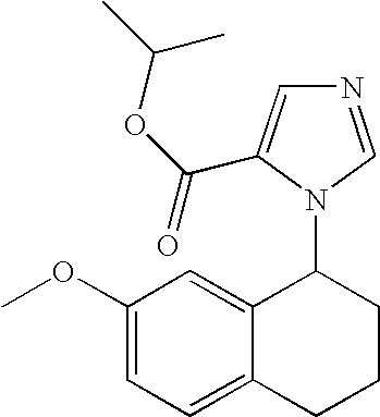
C1(OC)=CC=C2C(=C1)C(N1C=NC=C1C(OC(C)C)=O)CCC2
